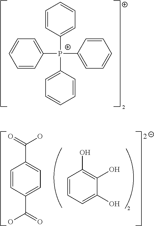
C1=CC=C(O)C(O)=C1O.C1=CC(C(O)=O)=CC=C1C(=O)O.C1=CC([P+](C2=CC=CC=C2)(C2=CC=CC=C2)C2=CC=CC=C2)=CC=C1
